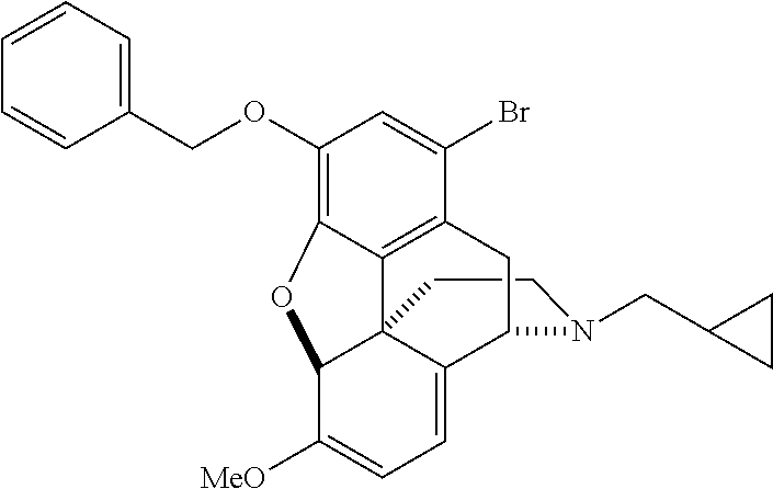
C1CN(CC2CC2)C2C3=CC=C([MeO])C4C13C1=C(C(Br)=CC(OCC3=CC=CC=C3)=C1O4)C2
